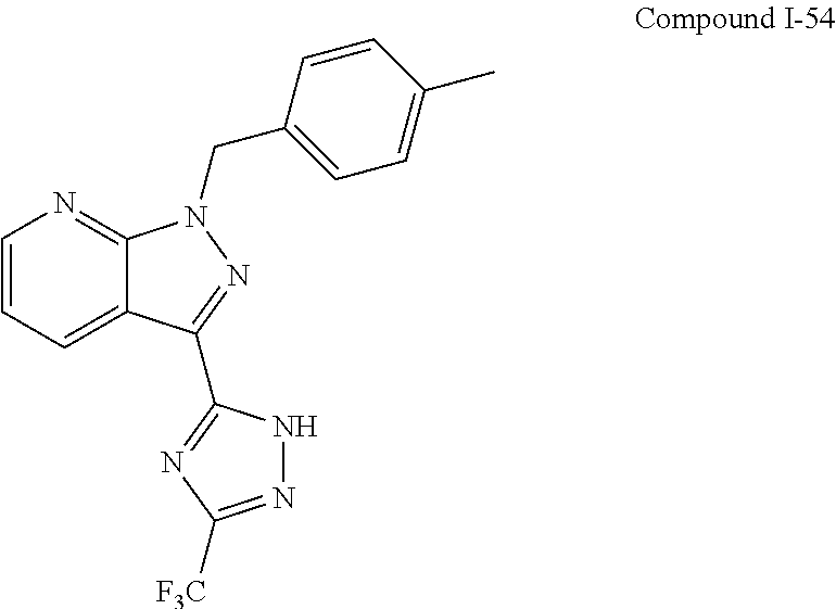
C1=CC=C2C(=N1)N(CC1=CC=C(C)C=C1)N=C2C1=NC([F3C])=NN1
